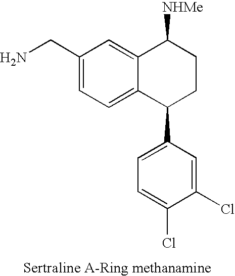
C1(CN)=CC=C2C(=C1)C([NHMe])CCC2C1=CC=C(Cl)C(Cl)=C1
